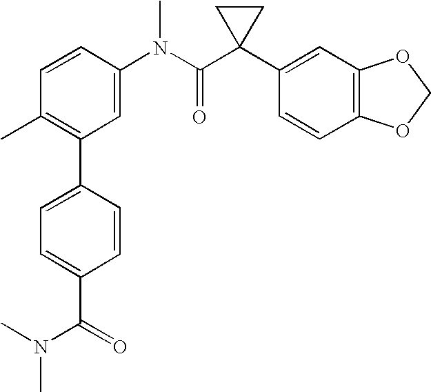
C1=CC(N(C(C2(C3=CC4=C(C=C3)OCO4)CC2)=O)C)=CC(C2=CC=C(C(=O)N(C)C)C=C2)=C1C
